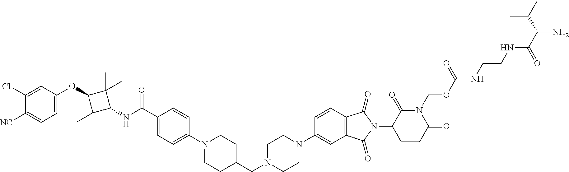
C1=C(OC2C(C)(C)C(NC(C3=CC=C(N4CCC(CN5CCN(C6=CC7=C(C=C6)C(=O)N(C6CCC(=O)N(COC(NCCNC(C(C(C)C)N)=O)=O)C6=O)C7=O)CC5)CC4)C=C3)=O)C2(C)C)C=C(Cl)C([NC])=C1
